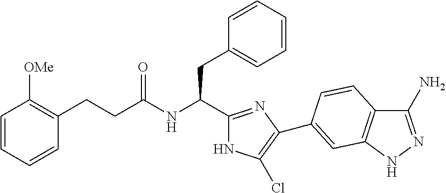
C(NC(CC1=CC=CC=C1)C1=NC(C2=CC3=C(C(N)=NN3)C=C2)=C(Cl)N1)(=O)CCC1=C([OMe])C=CC=C1
